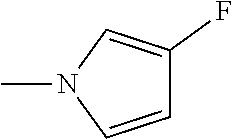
CN1C=CC(F)=C1
